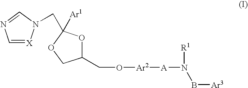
C1=[X]N(CC2([Ar1])OC(CO[Ar2][A]N([R1])B[Ar3])CO2)C=N1
